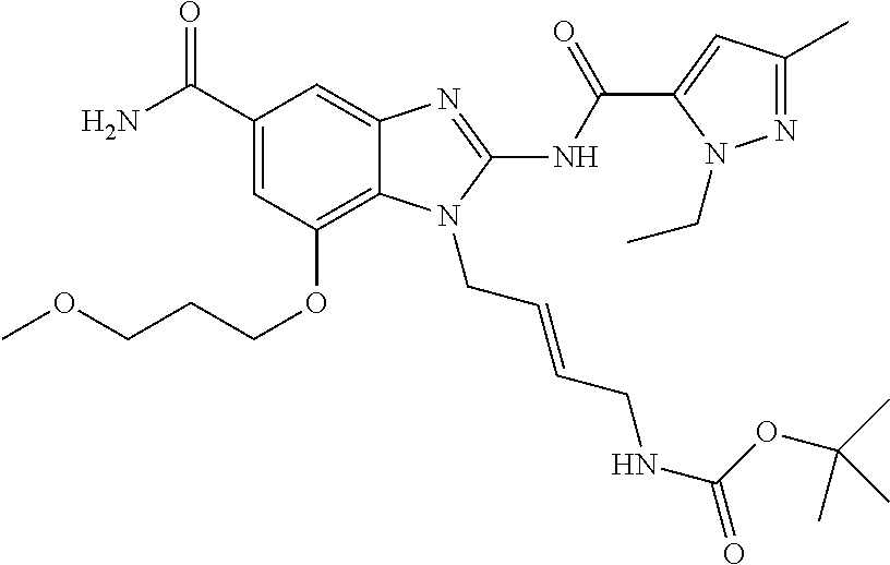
C1(C(N)=O)=CC(OCCCOC)=C2C(=C1)N=C(NC(C1=CC(C)=NN1CC)=O)N2CC=CCNC(=O)OC(C)(C)C
